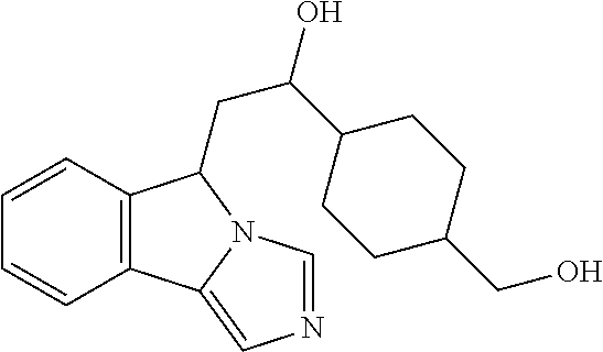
C1=CC=CC2=C1C(CC(C1CCC(CO)CC1)O)N1C2=CN=C1
